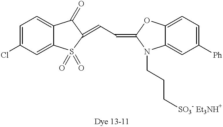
C(C=C1OC2=CC=C([Ph])C=C2N1CCC[SO3- Et3NH+])=C1S(=O)(=O)C2=CC(Cl)=CC=C2C1=O
